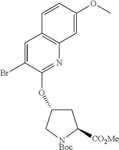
C1=CC2=C(C=C1OC)N=C(OC1CC([CO2Me])[NBoc]C1)C(Br)=C2
